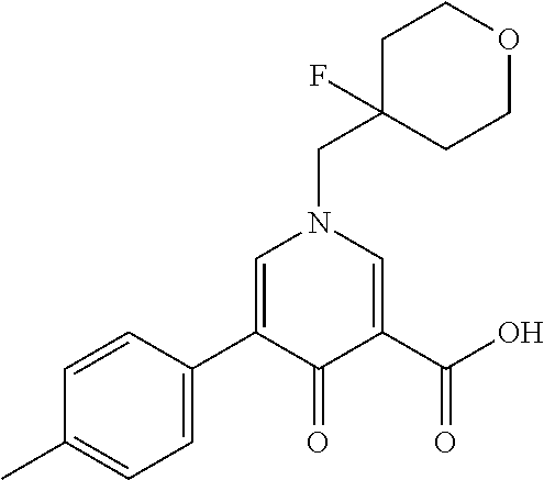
C1=C(C2=CN(CC3(F)CCOCC3)C=C(C(O)=O)C2=O)C=CC(C)=C1
